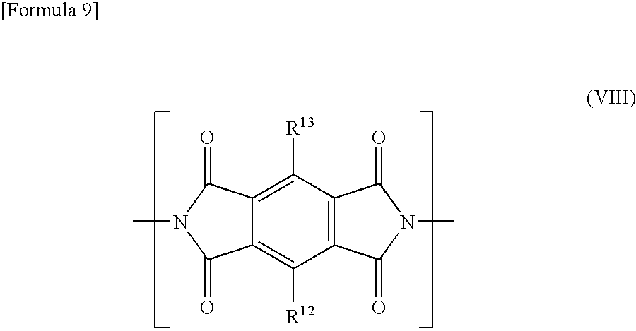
C12=C(C([R13])=C3C(=C1[R12])C(=O)N(C)C3=O)C(=O)N(C)C2=O
